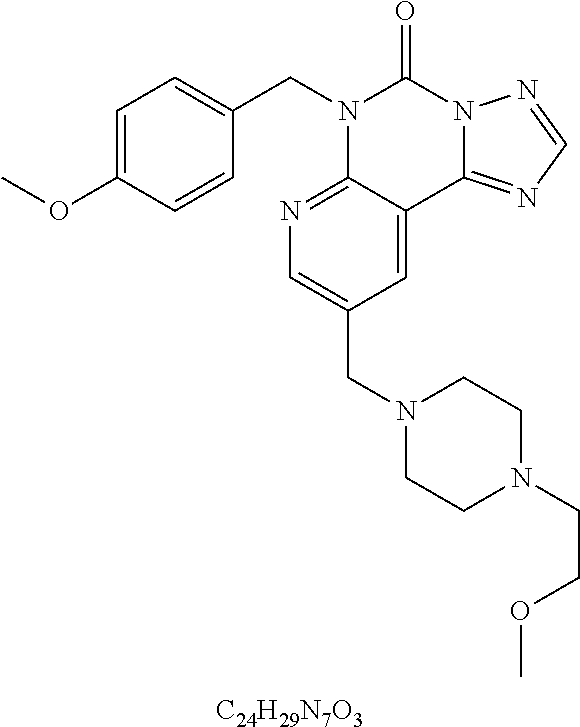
[C24H29N7O3].C1=C(OC)C=CC(CN2C3=NC=C(CN4CCN(CCOC)CC4)C=C3C3=NC=NN3C2=O)=C1
